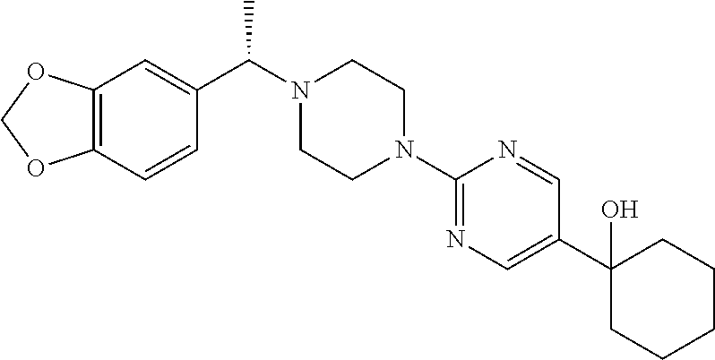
C12=C(C=CC(C(N3CCN(C4=NC=C(C5(O)CCCCC5)C=N4)CC3)C)=C1)OCO2
